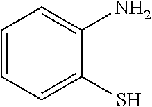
C1=CC=C(S)C(N)=C1
